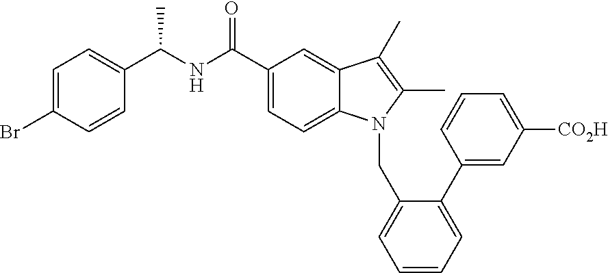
C1=CC(C(NC(C2=CC=C3C(=C2)C(C)=C(C)N3CC2=CC=CC=C2C2=CC([CO2H])=CC=C2)=O)C)=CC=C1Br
